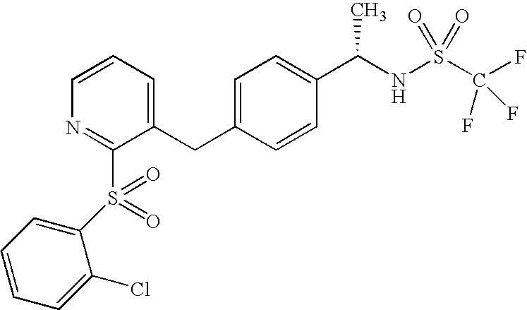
C(C1=CC=C(C(NS(C(F)(F)F)(=O)=O)C)C=C1)C1=CC=CN=C1S(=O)(C1=CC=CC=C1Cl)=O
